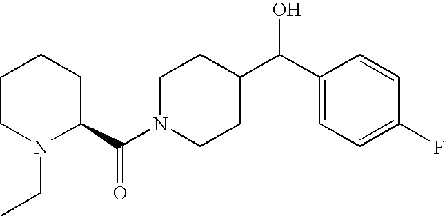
C1CN(CC)C(C(N2CCC(C(C3=CC=C(F)C=C3)O)CC2)=O)CC1
